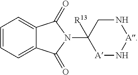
C1=C2C(=CC=C1)C(=O)N(C1([R13])[A]N[A]NC1)C2=O
